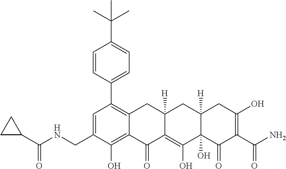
C1=C(CNC(C2CC2)=O)C(O)=C2C(=C1C1=CC=C(C(C)(C)C)C=C1)CC1([H])C(=C(O)C3(O)C([H])(C1)CC(O)=C(C(N)=O)C3=O)C2=O
